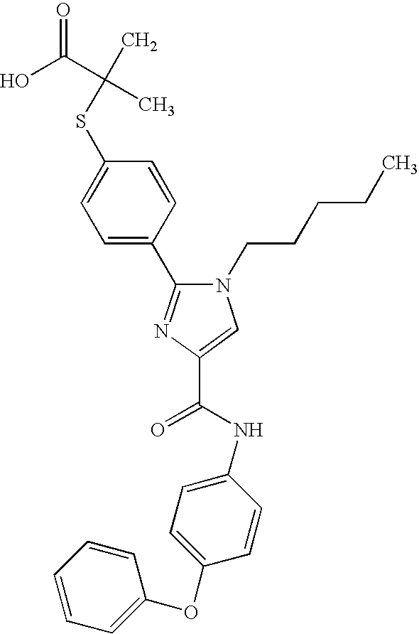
S(C1=CC=C(C2=NC(C(NC3=CC=C(OC4=CC=CC=C4)C=C3)=O)=CN2CCCCC)C=C1)C(C)(C(O)=O)C
